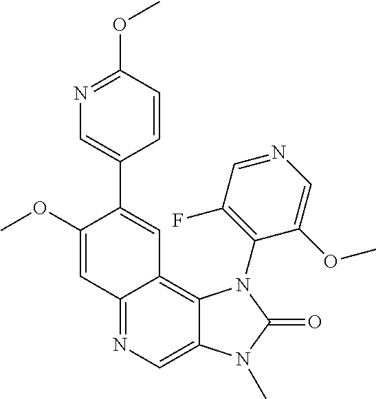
C1(OC)=CC2=NC=C3C(=C2C=C1C1=CN=C(OC)C=C1)N(C1=C(F)C=NC=C1OC)C(=O)N3C
